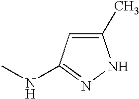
C1(C)=CC(NC)=NN1
